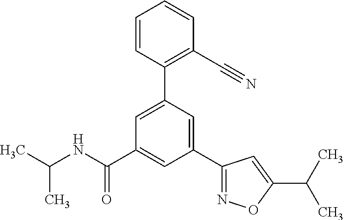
C(NC(C1=CC(C2=NOC(C(C)C)=C2)=CC(C2=C(C#N)C=CC=C2)=C1)=O)(C)C
